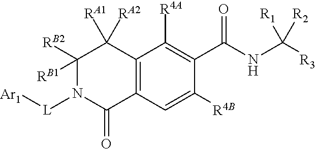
C1([RB2])([RB1])N([L][Ar1])C(=O)C2=C(C1([RA2])[RA1])C([R4A])=C(C(NC([R3])([R2])[R1])=O)C([R4B])=C2
